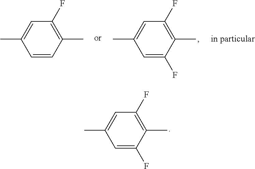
C1=C(F)C(C)=C(F)C=C1C.C1=CC(C)=C(F)C=C1C.C1=C(F)C(C)=C(F)C=C1C
